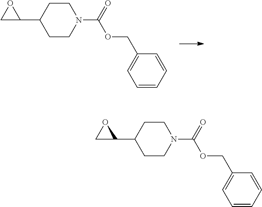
C1CN(C(=O)OCC2=CC=CC=C2)CCC1C1OC1.C1CN(C(=O)OCC2=CC=CC=C2)CCC1C1OC1
